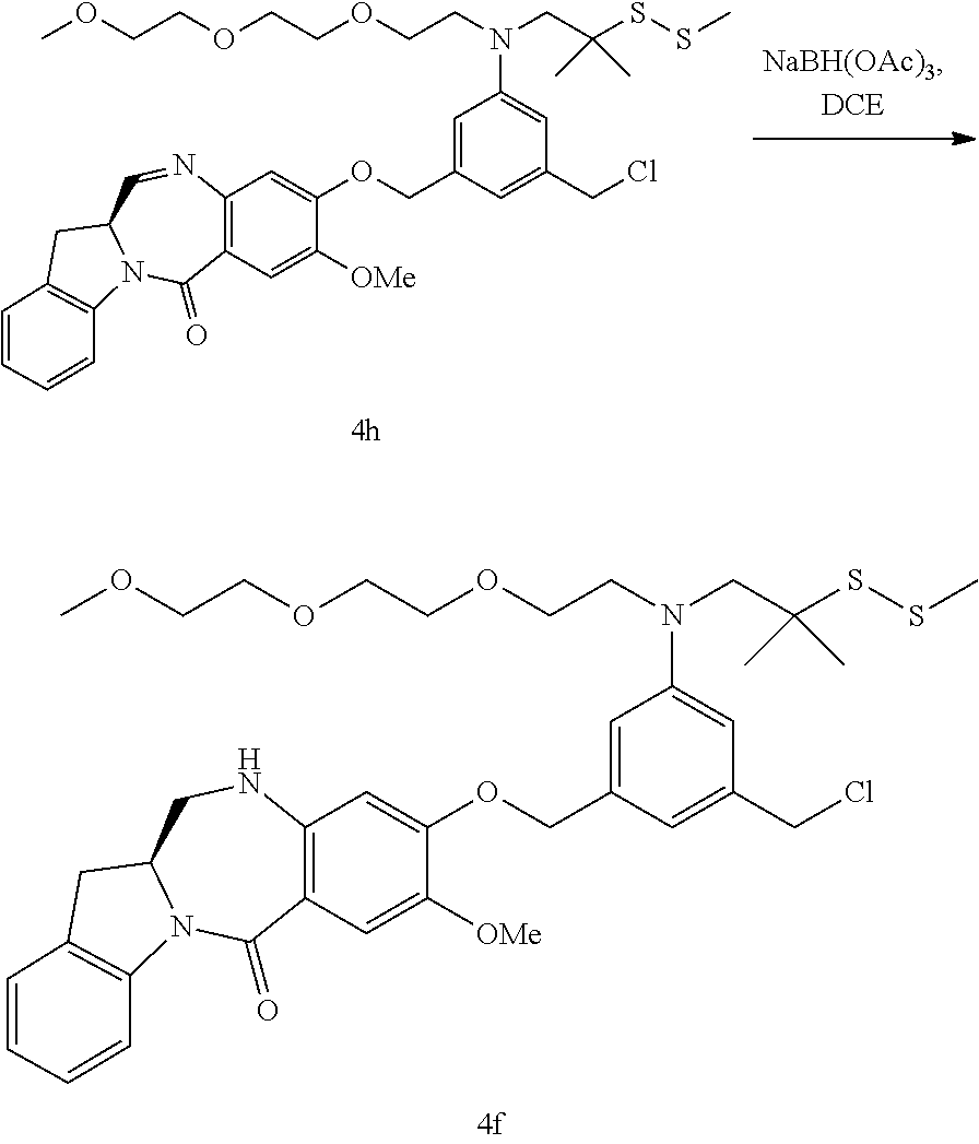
COCCOCCOCCN(CC(SSC)(C)C)C1=CC(CCl)=CC(COC2=CC3=C(C=C2[OMe])C(=O)N2C(C=N3)CC3=C2C=CC=C3)=C1.COCCOCCOCCN(CC(SSC)(C)C)C1=CC(CCl)=CC(COC2=CC3=C(C=C2[OMe])C(=O)N2C(CN3)CC3=C2C=CC=C3)=C1
